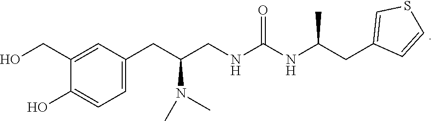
C1=C(CC(CNC(NC(CC2=CSC=C2)C)=O)N(C)C)C=C(CO)C(O)=C1
